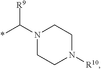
N1(C(*)[R9])CCN([R10])CC1
